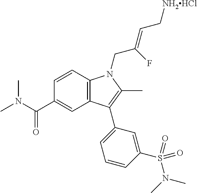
C12=C(N(CC(=CC[NH2HCl])F)C(C)=C1C1=CC=CC(S(N(C)C)(=O)=O)=C1)C=CC(C(N(C)C)=O)=C2
